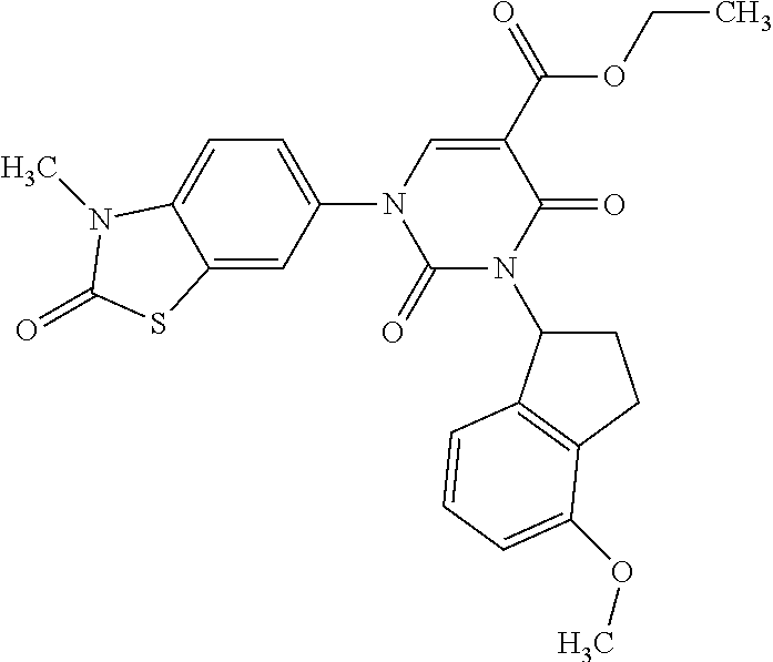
C1(=O)N(C2CCC3=C2C=CC=C3OC)C(=O)C(C(OCC)=O)=CN1C1=CC=C2C(=C1)SC(=O)N2C
